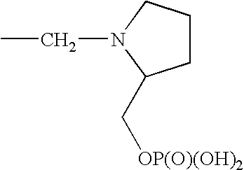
C(C)N1CCCC1C[OP(O)(OH)2]
